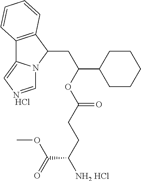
C12=C(C(CC(C3CCCCC3)OC(CCC([NH2 HCl])C(=O)OC)=O)N3C1=C[N HCl]=C3)C=CC=C2
